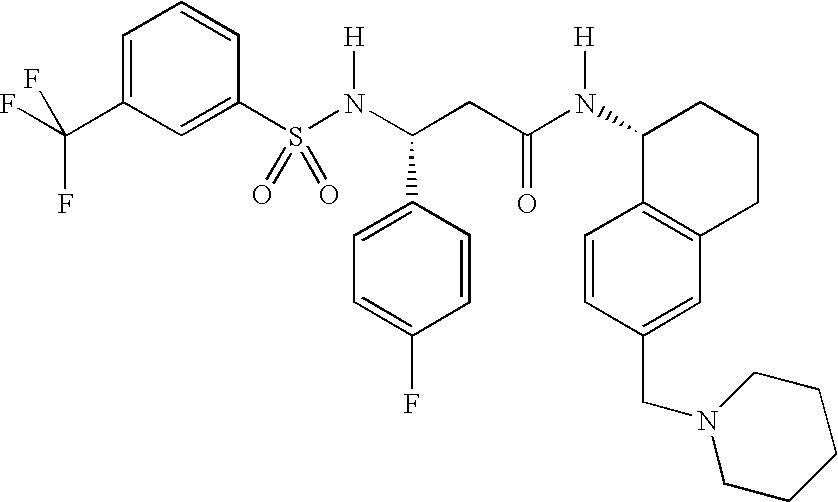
S(N(C(CC(N(C1C2=C(CCC1)C=C(CN1CCCCC1)C=C2)[H])=O)C1=CC=C(F)C=C1)[H])(=O)(=O)C1=CC(C(F)(F)F)=CC=C1
